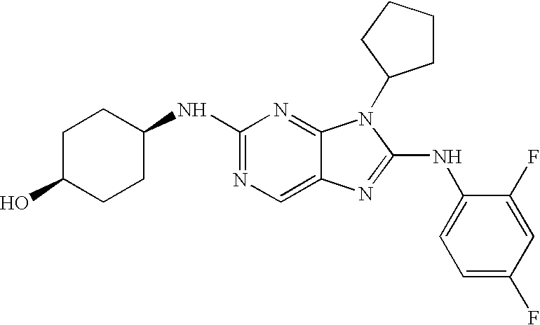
N1=C(NC2CCC(O)CC2)N=C2C(=C1)N=C(NC1=CC=C(F)C=C1F)N2C1CCCC1
